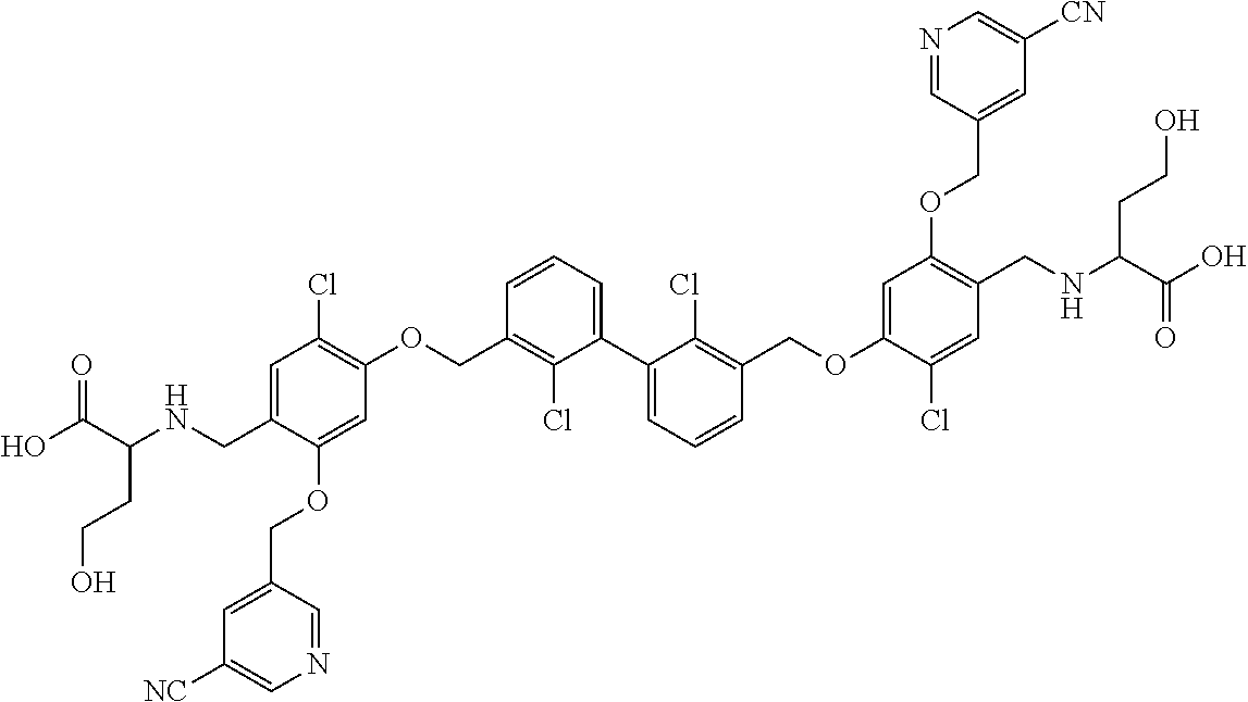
C1=C(CNC(C(O)=O)CCO)C(OCC2=CC([NC])=CN=C2)=CC(OCC2=C(Cl)C(C3=CC=CC(COC4=CC(OCC5=CC([CN])=CN=C5)=C(CNC(C(O)=O)CCO)C=C4Cl)=C3Cl)=CC=C2)=C1Cl
